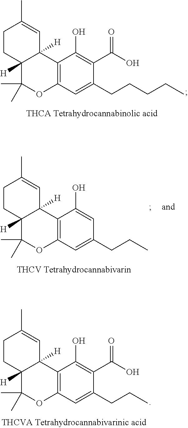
C12=C(C=C(CCCCC)C(C(O)=O)=C1O)OC(C)(C)C1([H])C2([H])C=C(C)CC1.C12=C(C=C(CCC)C=C1O)OC(C)(C)C1([H])C2([H])C=C(C)CC1.C12=C(C=C(CCC)C(C(O)=O)=C1O)OC(C)(C)C1([H])C2([H])C=C(C)CC1
